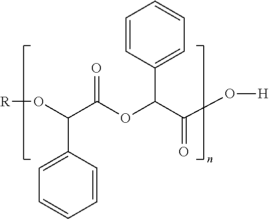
[R]OC(C(OC(C(O[H])=O)C1=CC=CC=C1)=O)C1=CC=CC=C1
